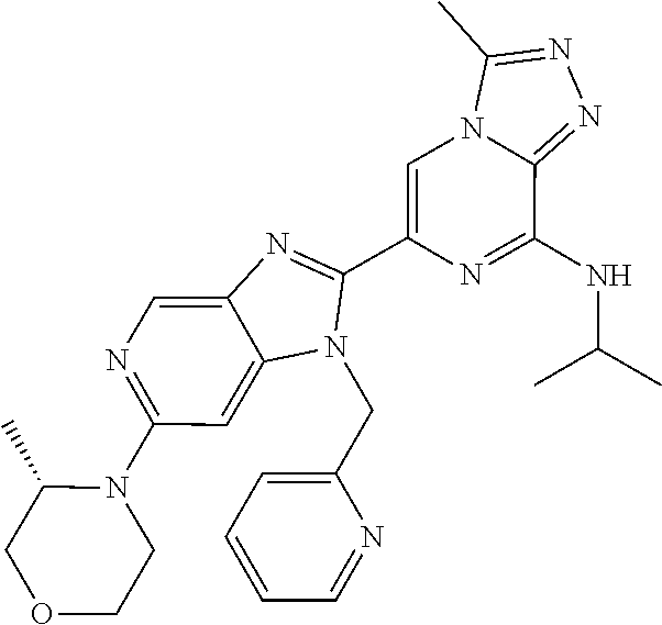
N1=C(N2C(C)COCC2)C=C2C(=C1)N=C(C1=CN3C(=NN=C3C)C(NC(C)C)=N1)N2CC1=CC=CC=N1
